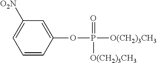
C1=CC(OP([O(CH2)3CH3])(=O)[O(CH2)3CH3])=CC([O2N])=C1
